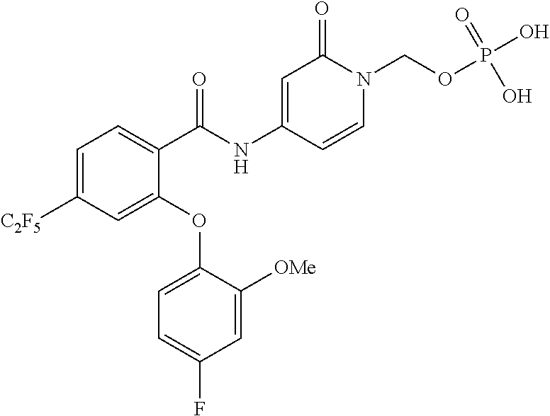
C1=C([C2F5])C=C(OC2=CC=C(F)C=C2[OMe])C(C(NC2=CC(=O)N(COP(O)(O)=O)C=C2)=O)=C1
